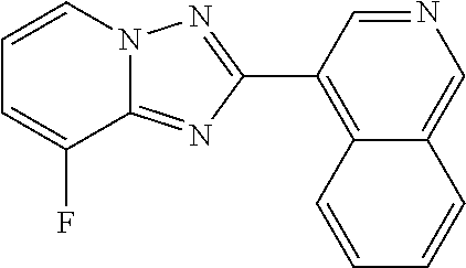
C1(C2=C3C(=CN=C2)C=CC=C3)=NN2C(=N1)C(F)=CC=C2
